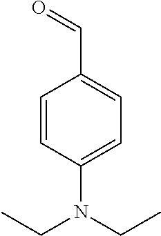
C1=CC(N(CC)CC)=CC=C1C=O
